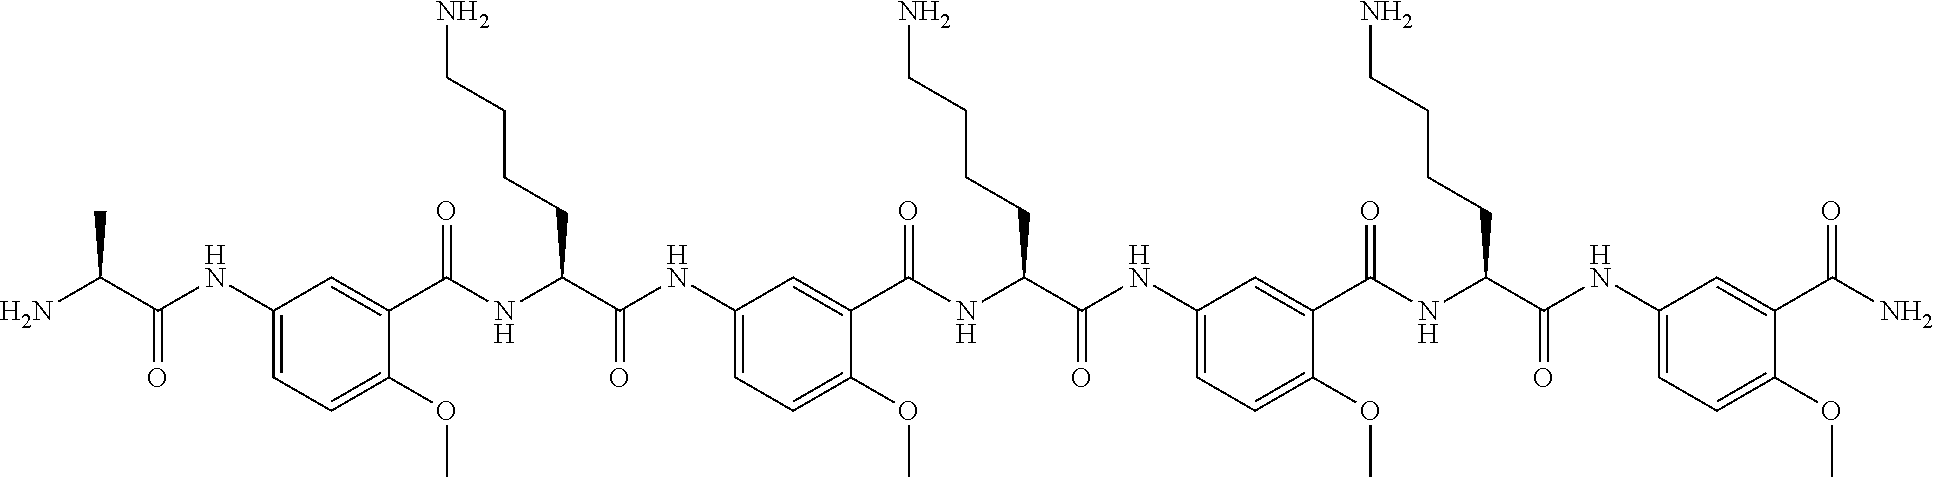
C1(NC(C(N)C)=O)=CC=C(OC)C(C(NC(C(NC2=CC=C(OC)C(C(NC(C(NC3=CC=C(OC)C(C(NC(C(NC4=CC=C(OC)C(C(N)=O)=C4)=O)CCCCN)=O)=C3)=O)CCCCN)=O)=C2)=O)CCCCN)=O)=C1
